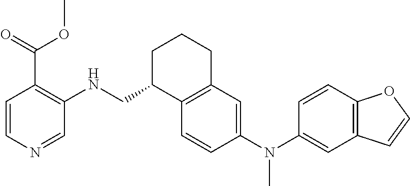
C1C(CNC2=C(C(=O)OC)C=CN=C2)C2=C(CC1)C=C(N(C1=CC3=C(C=C1)OC=C3)C)C=C2
